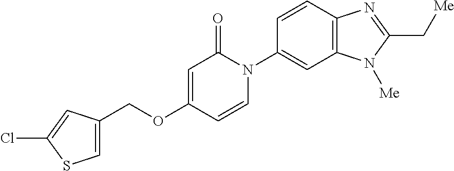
C(OC1=CC(=O)N(C2=CC3=C(C=C2)N=C(C[Me])N3[Me])C=C1)C1=CSC(Cl)=C1
